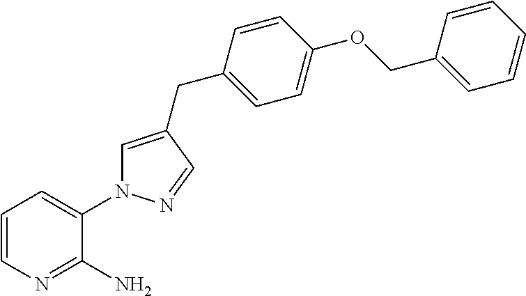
C1=CN=C(N)C(N2C=C(CC3=CC=C(OCC4=CC=CC=C4)C=C3)C=N2)=C1
